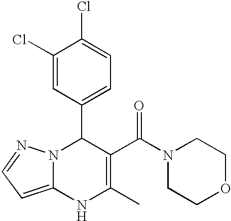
C1(Cl)=CC(C2N3C(=CC=N3)NC(C)=C2C(N2CCOCC2)=O)=CC=C1Cl
